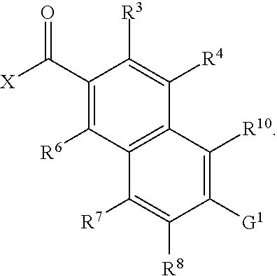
C1([R7])=C([R8])C([G1])=C([R10])C2=C1C([R6])=C(C([X])=O)C([R3])=C2[R4]
